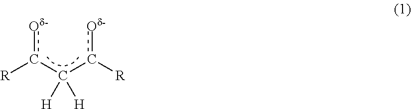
[Od-]c(C(c([R])[Od-])([H])[H])[R]
